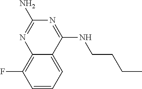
C1=CC=C2C(=C1F)N=C(N)N=C2NCCCC
